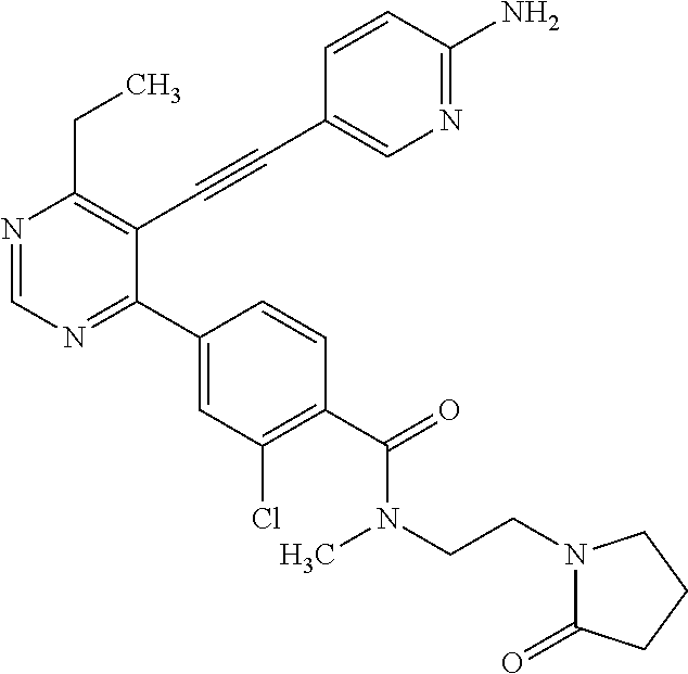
N1=CN=C(C2=CC(Cl)=C(C(=O)N(CCN3C(=O)CCC3)C)C=C2)C(C#CC2=CN=C(N)C=C2)=C1CC
